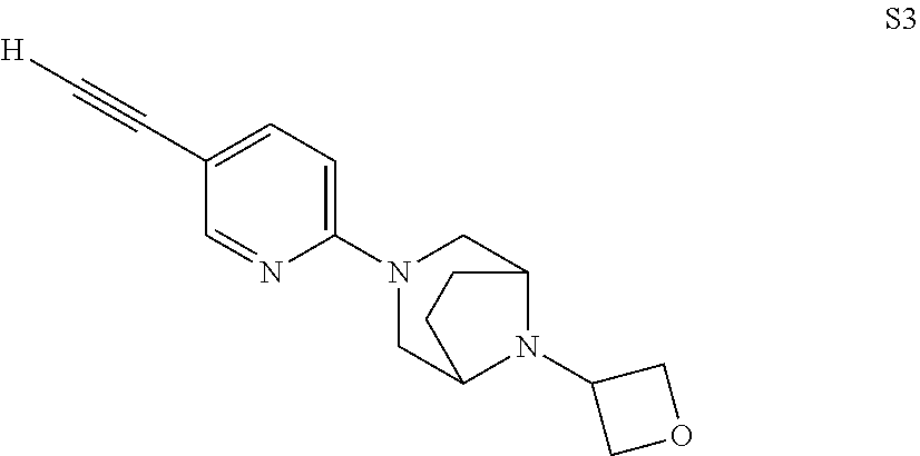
C1(C#C[H])=CC=C(N2CC3N(C4COC4)C(C2)CC3)N=C1
